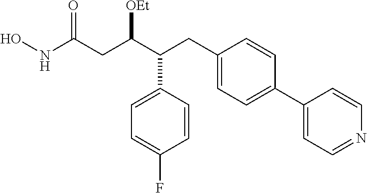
ONC(CC(C(CC1=CC=C(C2=CC=NC=C2)C=C1)C1=CC=C(F)C=C1)[OEt])=O
